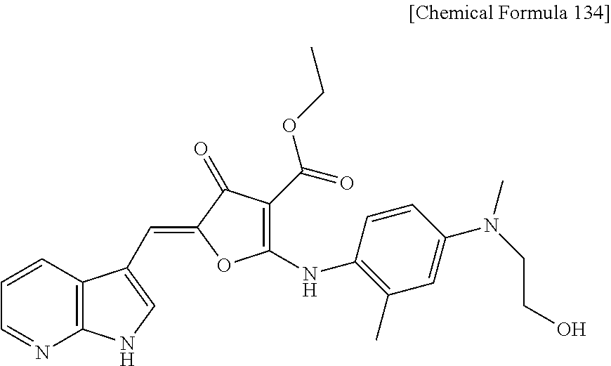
C1=NC2=C(C=C1)C(C=C1OC(NC3=C(C)C=C(N(CCO)C)C=C3)=C(C(=O)OCC)C1=O)=CN2
